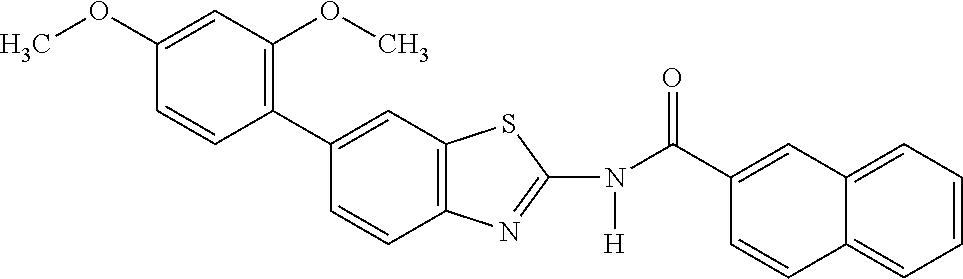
C1(C2=C(OC)C=C(OC)C=C2)=CC2=C(C=C1)N=C(N(C(C1=CC3=CC=CC=C3C=C1)=O)[H])S2
